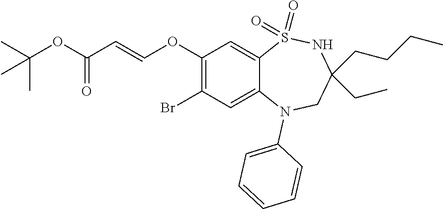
O(C(=O)C=COC1=C(Br)C=C2C(=C1)S(=O)(=O)NC(CC)(CCCC)CN2C1=CC=CC=C1)C(C)(C)C
